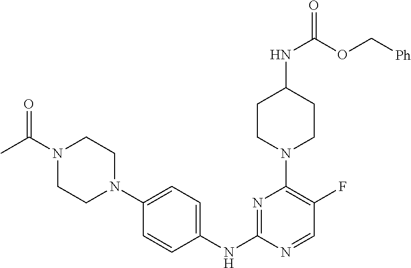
C1(N2CCN(C(C)=O)CC2)=CC=C(NC2=NC(N3CCC(NC(OC[Ph])=O)CC3)=C(F)C=N2)C=C1
